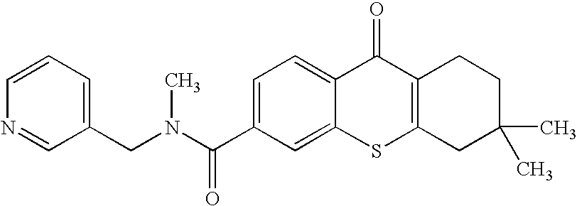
C1=CN=CC(CN(C(C2=CC=C3C(=C2)SC2=C(C3=O)CCC(C)(C)C2)=O)C)=C1
